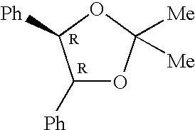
C1([Ph])OC([Me])([Me])OC1[Ph]
